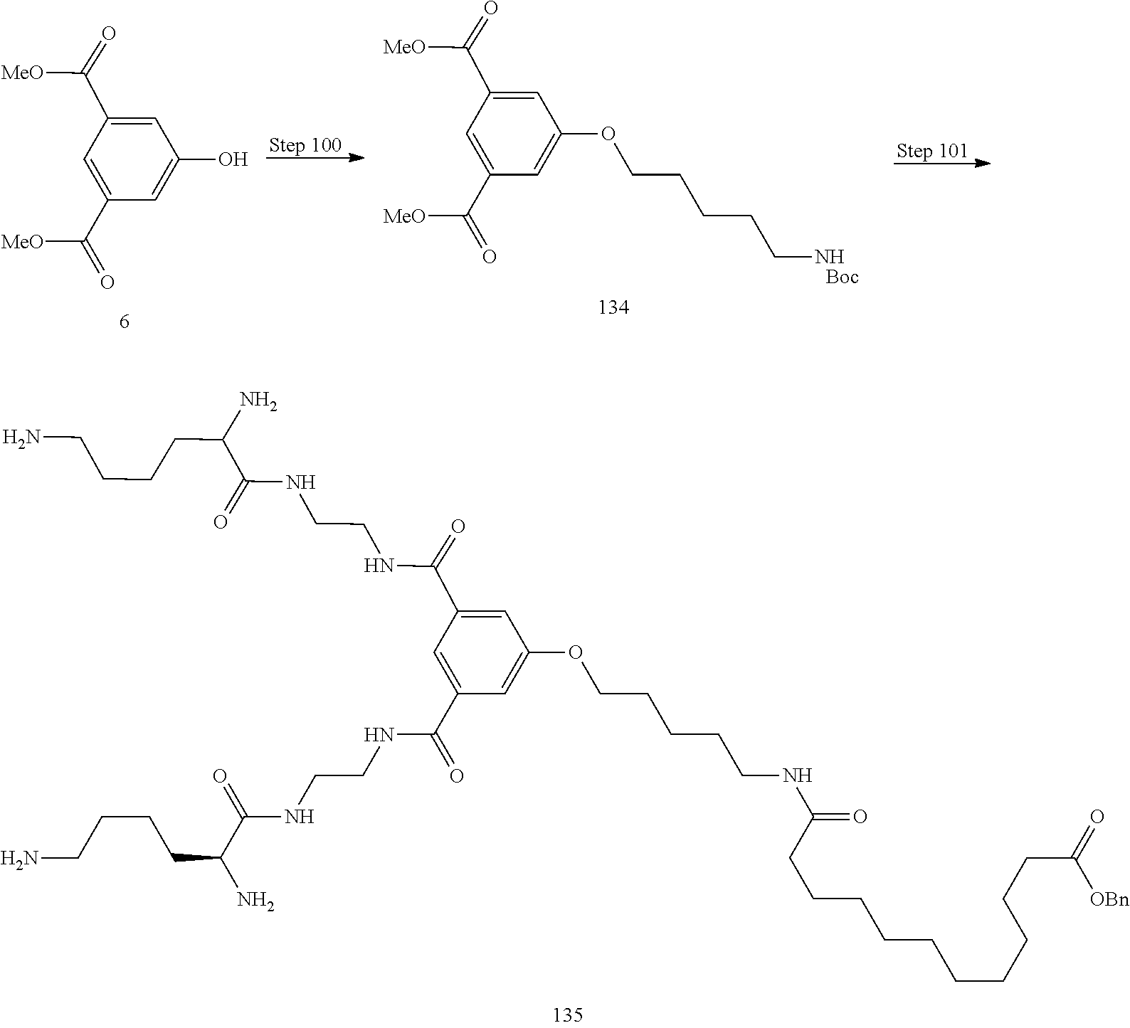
C1=C(C(=O)NCCNC(C(CCCCN)N)=O)C=C(OCCCCCNC(=O)CCCCCCCCCCC(=O)[OBn])C=C1C(=O)NCCNC(C(CCCCN)N)=O.C1=C(C(=O)[MeO])C=C(OCCCCCN)C=C1C(=O)[MeO].C1=C(C(=O)[MeO])C=C(O)C=C1C(=O)[MeO]
